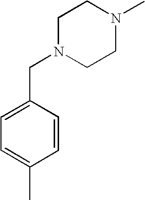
C1N(CC2=CC=C(C)C=C2)CCN(C)C1
